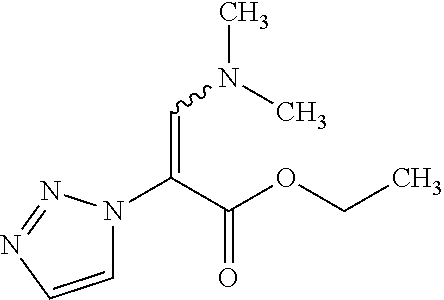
C1=CN=NN1C(C(OCC)=O)=CN(C)C
